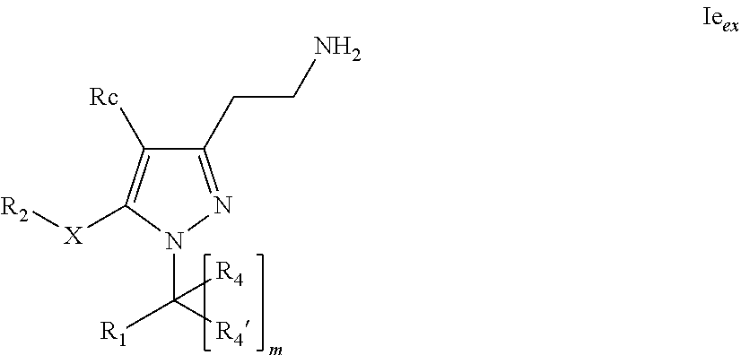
C1(CCN)=NN(C([R4])([R1])[R4])C([X][R2])=C1[Rc]
